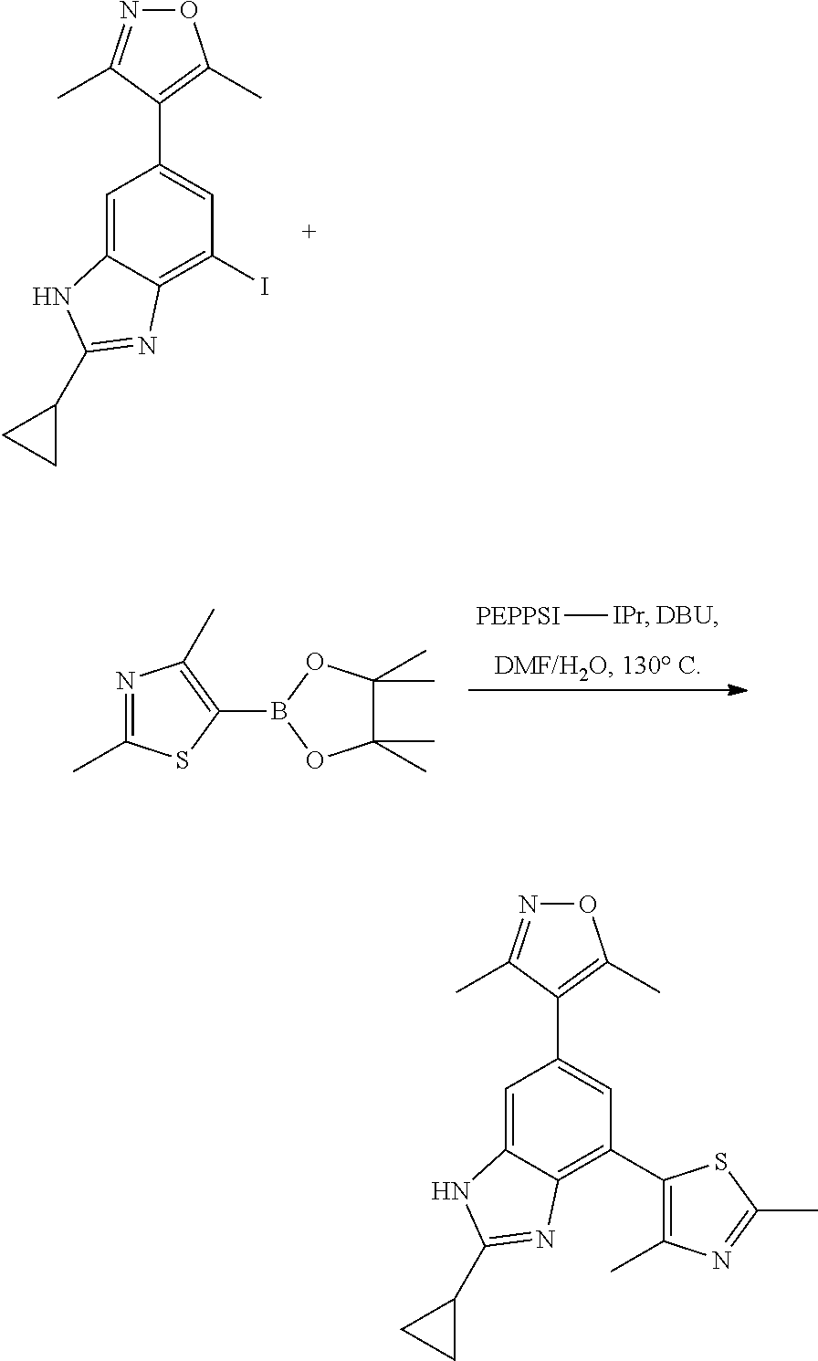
C1=C2C(=C(I)C=C1C1=C(C)ON=C1C)N=C(C1CC1)N2.[PEPPSI][IPr].[DBU].C1(B2OC(C)(C)C(C)(C)O2)=C(C)N=C(C)S1.C1=C2C(=C(C3=C(C)N=C(C)S3)C=C1C1=C(C)ON=C1C)N=C(C1CC1)N2
